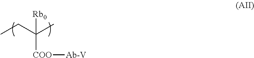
CCC(C)([Rb0])[COO][Ab-V]
